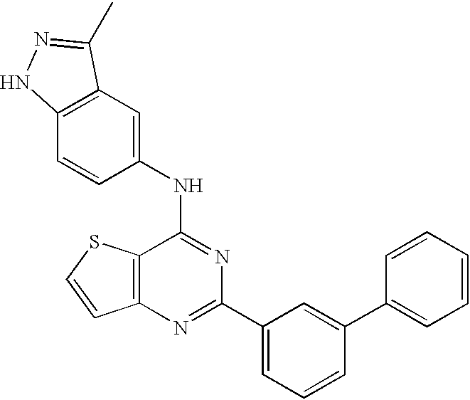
C12=C(N=C(C3=CC=CC(C4=CC=CC=C4)=C3)N=C1NC1=CC3=C(C=C1)NN=C3C)C=CS2
